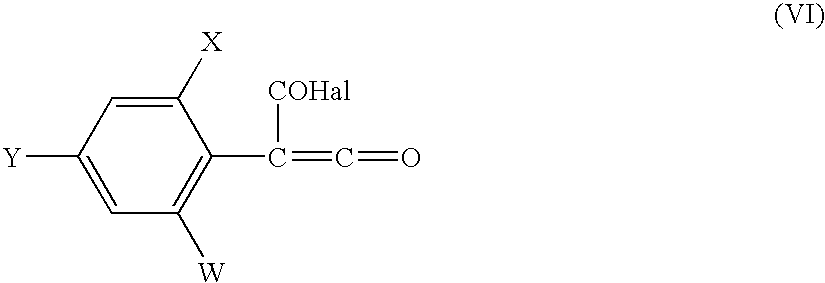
C1([X])=CC([Y])=CC([W])=C1C(=C=O)[COHal]
